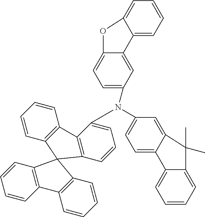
C1=C2C(=CC(N(C3=CC=C4C(=C3)C3=CC=CC=C3O4)C3=CC=CC4=C3C3=C(C=CC=C3)C43C4=C(C=CC=C4)C4=C3C=CC=C4)=C1)C(C)(C)C1=CC=CC=C21
